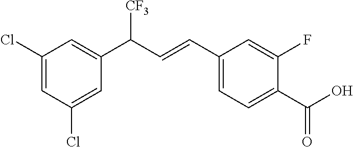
C1(Cl)=CC(Cl)=CC(C(C=CC2=CC=C(C(O)=O)C(F)=C2)[CF3])=C1
